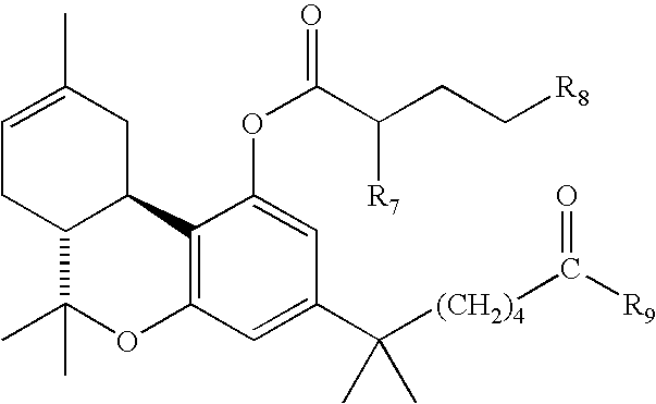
C1=C(C)CC2C(C1)C(C)(C)OC1=C2C(OC(C(CC[R8])[R7])=O)=CC(C([(CH2)4]C([R9])=O)(C)C)=C1
